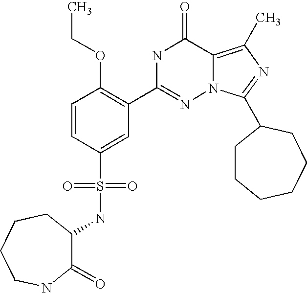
C1(NS(C2=CC(C3=NN4C(=C(C)N=C4C4CCCCCC4)C(=O)N3)=C(OCC)C=C2)(=O)=O)C(=O)NCCCC1
